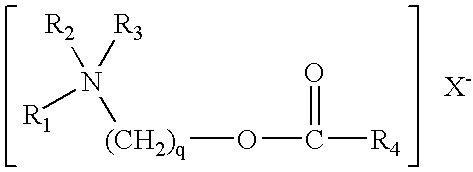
[(CH2)q](OC([R4])=O)N([R3])([R2])[R1]
